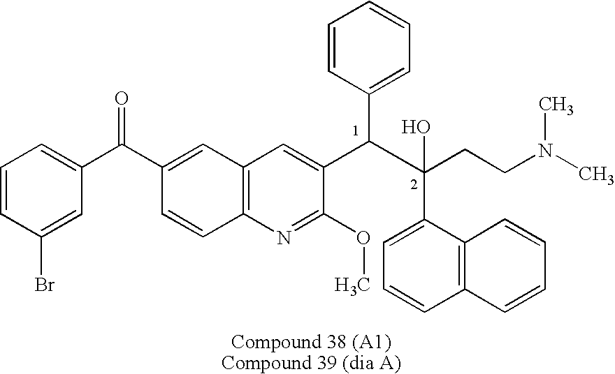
C1=CC(Br)=CC(C(=O)C2=CC3=C(N=C(OC)C(C(C(O)(C4=CC=CC5=C4C=CC=C5)CCN(C)C)C4=CC=CC=C4)=C3)C=C2)=C1
